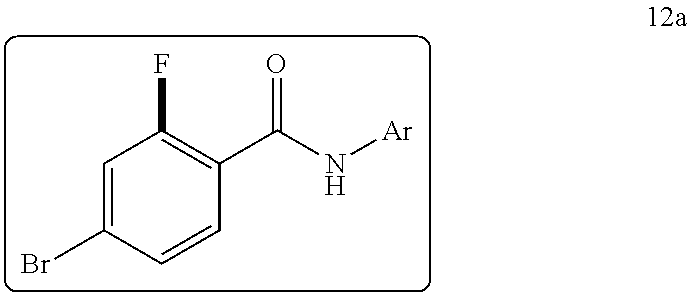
C1=C(Br)C=CC(C(N[Ar])=O)=C1F
